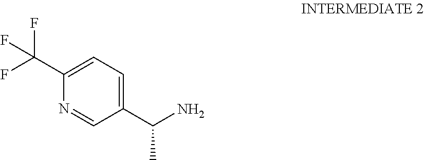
N1=CC(C(N)C)=CC=C1C(F)(F)F
